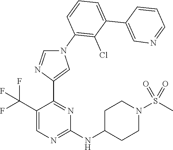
N1(C2=C(Cl)C(C3=CN=CC=C3)=CC=C2)C=NC(C2=NC(NC3CCN(S(C)(=O)=O)CC3)=NC=C2C(F)(F)F)=C1
